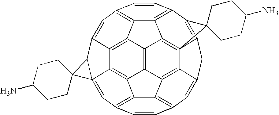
C12=C3C4=C5C=CC6=C4C4=C78C9=C%10C%11=C(C=CC%12=C%11C(=C1C1(=C%12)C(C2=C5)C12CCC(N)CC2)C%10=C34)C=C9CC7=C6C81CCC(N)CC1
